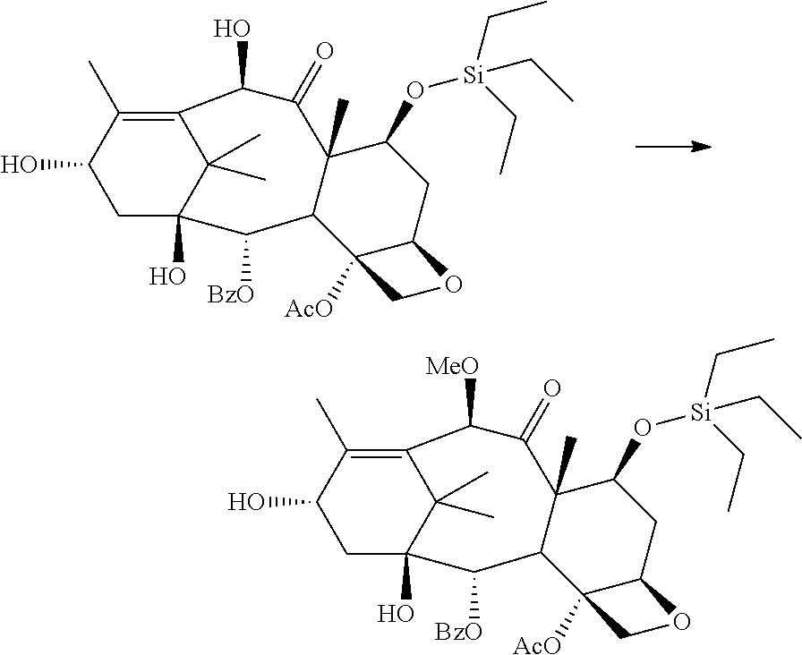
OC1CC2(O)C(C)(C)C(=C1C)C(O)C(=O)C1(C)C(C2[BzO])C2([AcO])C(CC1O[Si](CC)(CC)CC)OC2.OC1CC2(O)C(C)(C)C(=C1C)C([MeO])C(=O)C1(C)C(C2[BzO])C2([AcO])C(CC1O[Si](CC)(CC)CC)OC2
